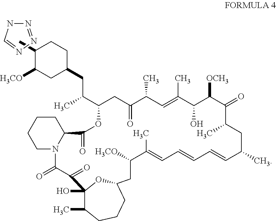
C1(C)C([H3CO])CC(CC(C2OC(=O)C3CCCCN3C(=O)C(=O)C3(O)C(C)CCCC(CC([H3CO])C(C)=CC=CC=CC(C)CC(C)C(=O)C([OCH3])C(O)C(C)=CC(C)C(=O)C2)O3)C)CC1.N1=NN=CN1
